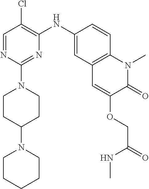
C1=NC(N2CCC(N3CCCCC3)CC2)=NC(NC2=CC3=C(C=C2)N(C)C(=O)C(OCC(NC)=O)=C3)=C1Cl
